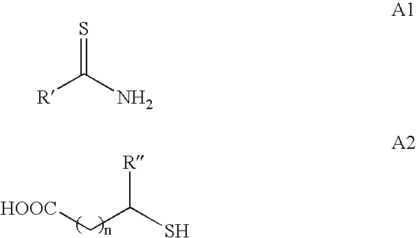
[HOOC]CC(S)[R].[R]C(N)=S
